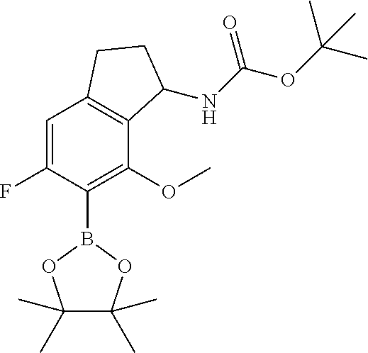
C1=C(F)C(B2OC(C)(C)C(C)(C)O2)=C(OC)C2=C1CCC2NC(OC(C)(C)C)=O
